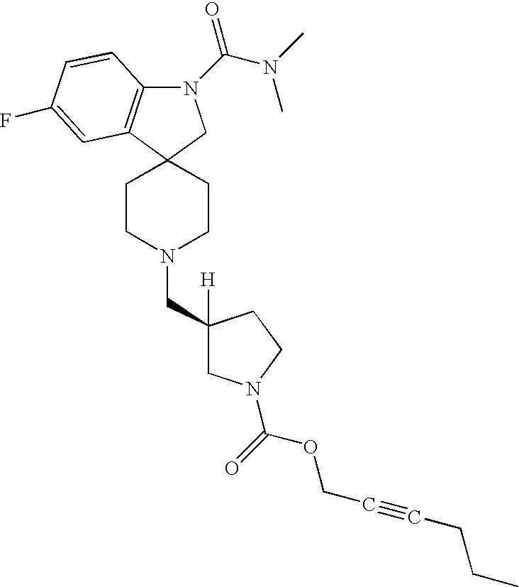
N1(C(N(C)C)=O)C2=C(C3(C1)CCN(CC1([H])CN(C(=O)OCC#CCCC)CC1)CC3)C=C(F)C=C2
